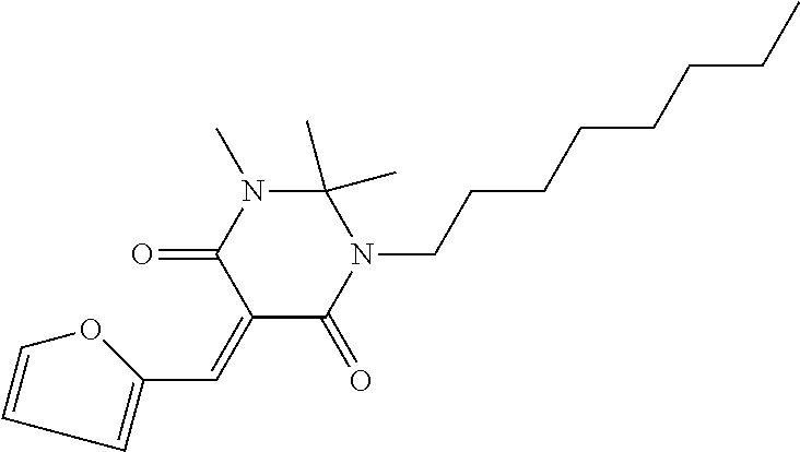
C1(=CC2=CC=CO2)C(=O)N(CCCCCCCC)C(C)(C)N(C)C1=O
